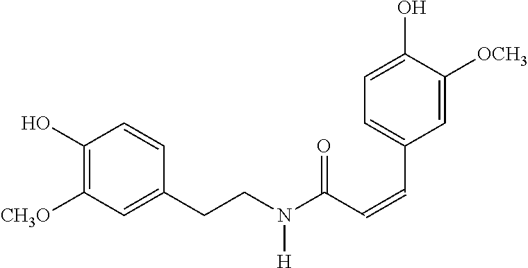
C(C1=CC([CH3O])=C(O)C=C1)CN(C(C=CC1=CC=C(O)C([OCH3])=C1)=O)[H]
